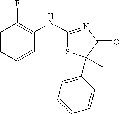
C1=CC=CC(NC2=NC(=O)C(C3=CC=CC=C3)(C)S2)=C1F
